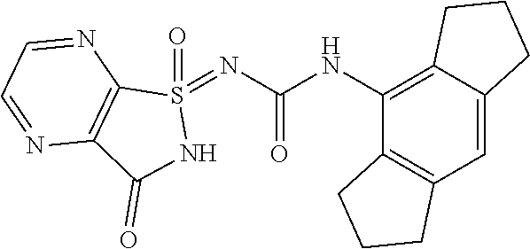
C12=C(C=C3C(=C1NC(=O)N=S1(=O)C4=C(C(=O)N1)N=CC=N4)CCC3)CCC2
